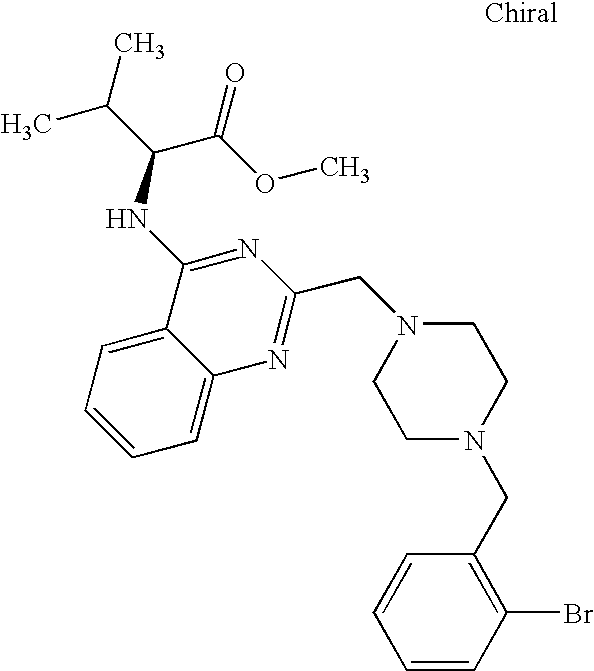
N1(CC2=NC3=CC=CC=C3C(NC(C(OC)=O)C(C)C)=N2)CCN(CC2=C(Br)C=CC=C2)CC1
